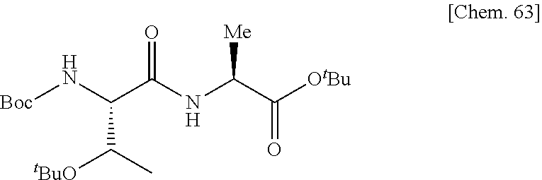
[Boc]NC(C(C)[tBuO])C(NC(C(=O)[OtBu])[Me])=O
